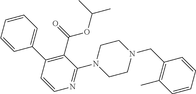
C1=CC=CC(C2=C(C(=O)OC(C)C)C(N3CCN(CC4=C(C)C=CC=C4)CC3)=NC=C2)=C1
